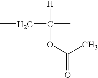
CCC(C)([H])OC(=O)C
